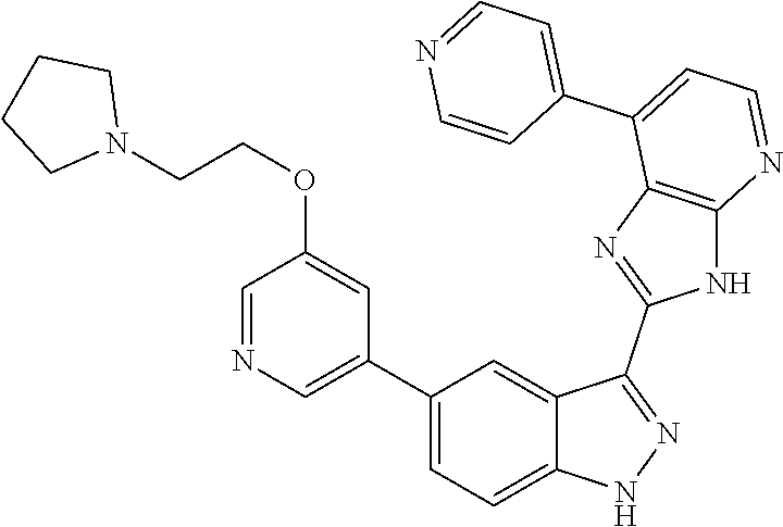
C1(C2=CC=C3C(=C2)C(C2=NC4=C(N2)N=CC=C4C2=CC=NC=C2)=NN3)=CN=CC(OCCN2CCCC2)=C1
